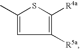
C1(C)=CC([R5a])=C([R4a])S1
